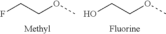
FCCOC.OCCOC
